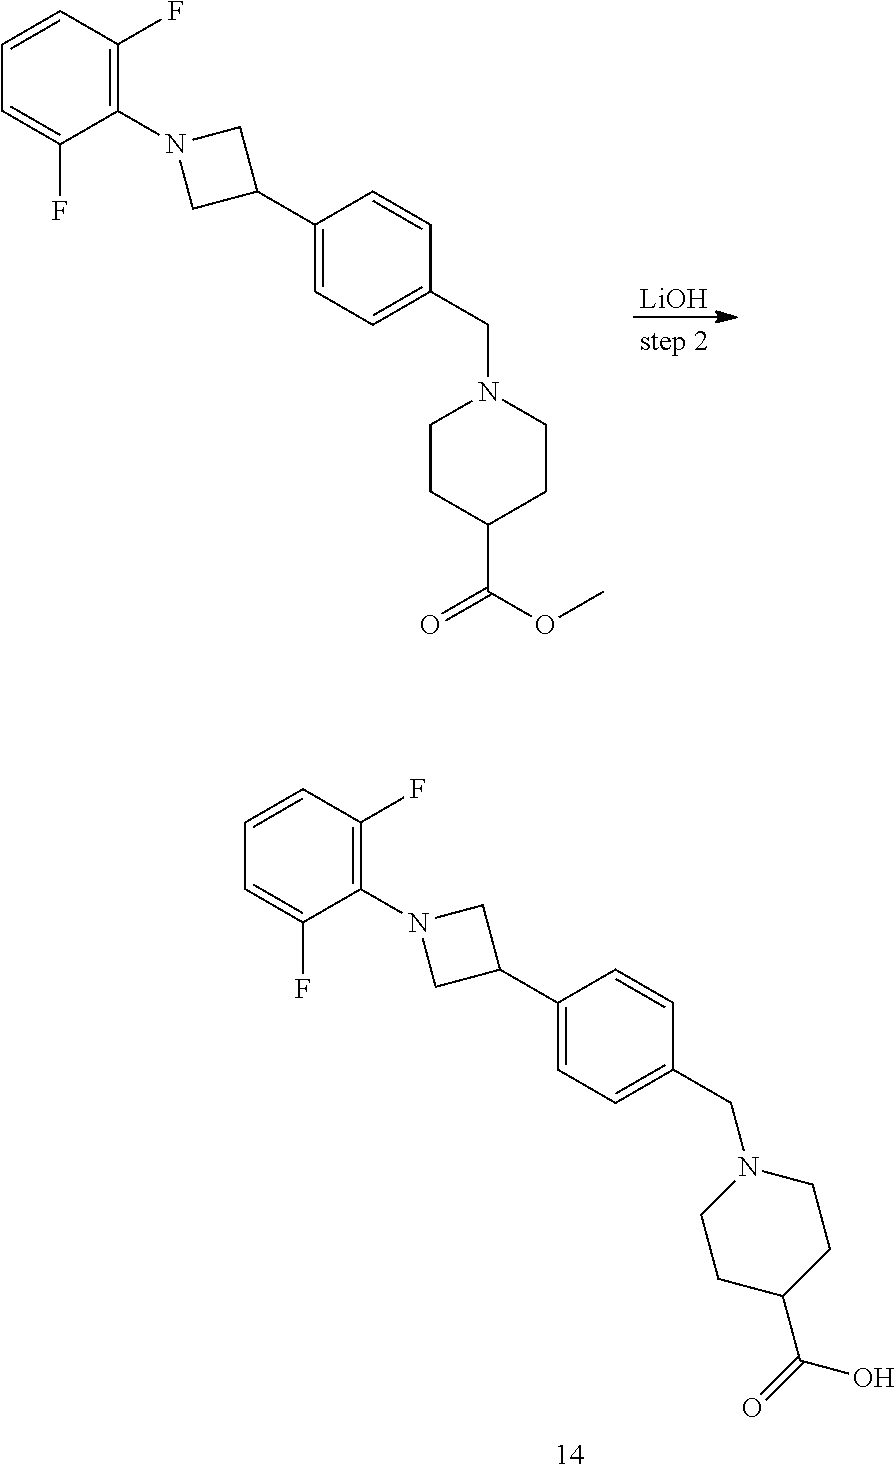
C1(C2CN(C3=C(F)C=CC=C3F)C2)=CC=C(CN2CCC(C(=O)O)CC2)C=C1.C1(C2CN(C3=C(F)C=CC=C3F)C2)=CC=C(CN2CCC(C(OC)=O)CC2)C=C1.[LiOH]
